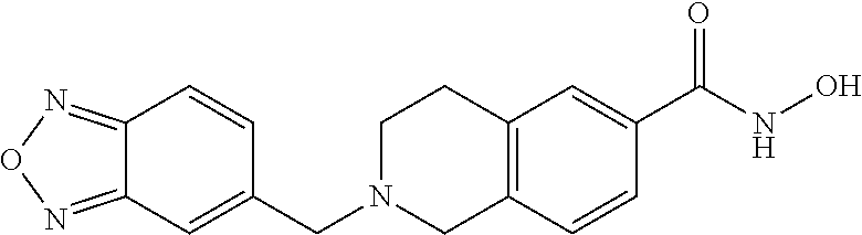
C1(CN2CC3=C(CC2)C=C(C(=O)NO)C=C3)=CC2=NON=C2C=C1
